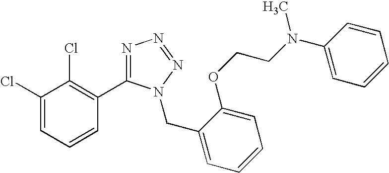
C1(Cl)=CC=CC(C2=NN=NN2CC2=CC=CC=C2OCCN(C2=CC=CC=C2)C)=C1Cl
